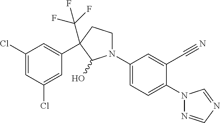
C1N(C2=CC=C(N3N=CN=C3)C(C#N)=C2)C(O)C(C2=CC(Cl)=CC(Cl)=C2)(C(F)(F)F)C1
